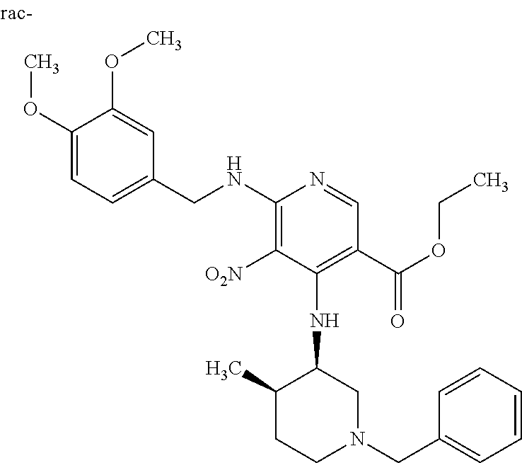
C1(NCC2=CC=C(OC)C(OC)=C2)=C([O2N])C(NC2C(C)CCN(CC3=CC=CC=C3)C2)=C(C(OCC)=O)C=N1
